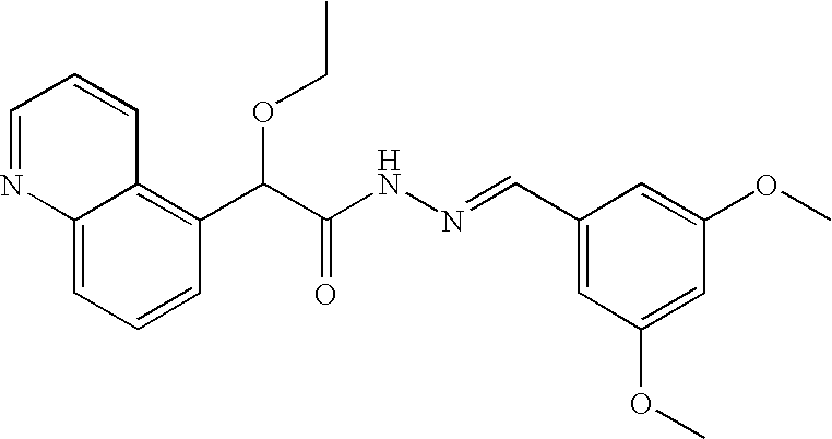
C12=CC=CC(C(C(NN=CC3=CC(OC)=CC(OC)=C3)=O)OCC)=C1C=CC=N2
